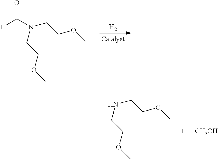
[H2].O=C(N(CCOC)CCOC)[H].N(CCOC)CCOC.[CH3OH]
